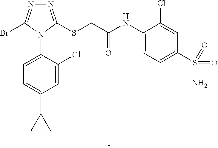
C1=C(N2C(SCC(=O)NC3=CC=C(S(=O)(N)=O)C=C3Cl)=NN=C2Br)C(Cl)=CC(C2CC2)=C1
